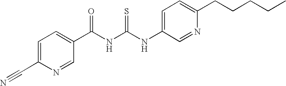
C(NC(NC1=CC=C(CCCCC)N=C1)=S)(=O)C1=CC=C(C#N)N=C1
